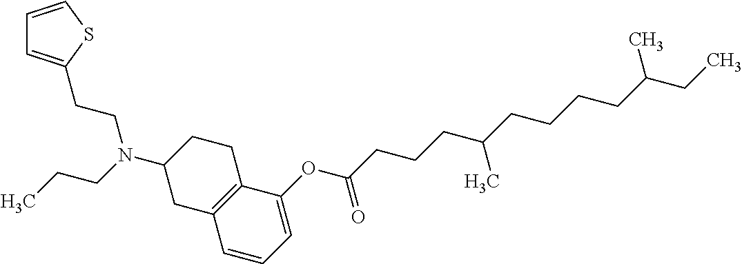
C12=C(CCC(N(CCC)CCC3=CC=CS3)C1)C(OC(CCCC(CCCCC(CC)C)C)=O)=CC=C2
